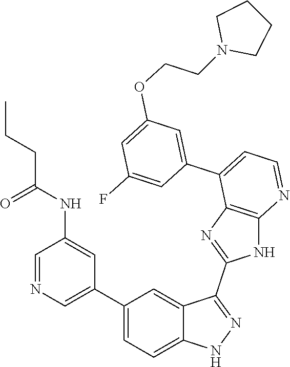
C1=NC=C(C2=CC=C3C(=C2)C(C2=NC4=C(N2)N=CC=C4C2=CC(OCCN4CCCC4)=CC(F)=C2)=NN3)C=C1NC(CCC)=O
